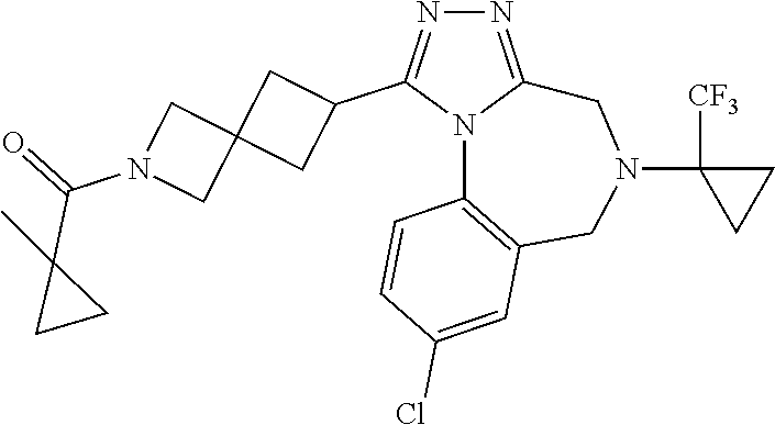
N1=C2N(C(C3CC4(C3)CN(C(=O)C3(C)CC3)C4)=N1)C1=C(CN(C3([CF3])CC3)C2)C=C(Cl)C=C1
